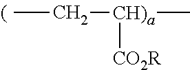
CC[CH)a](C)[CO2R]
